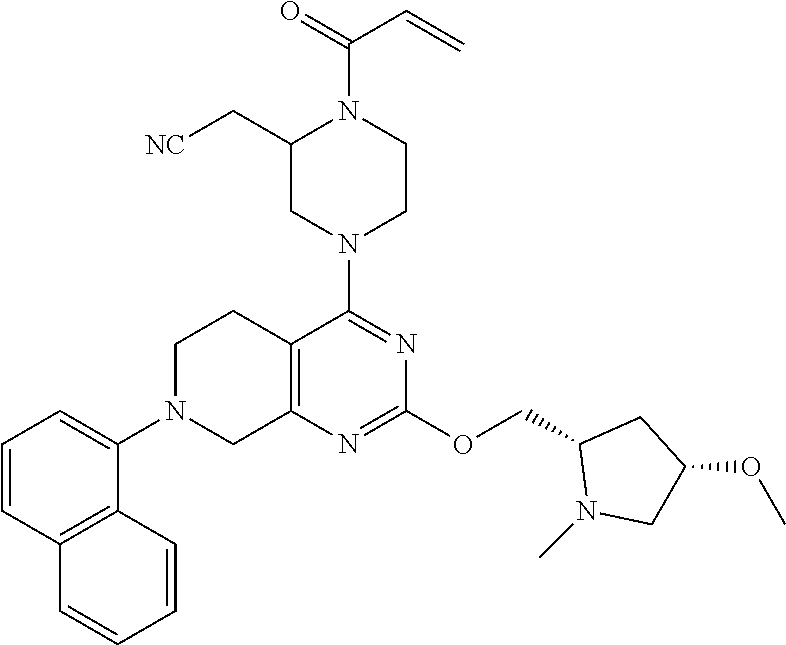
C1N(C2=CC=CC3=C2C=CC=C3)CC2=C(C1)C(N1CCN(C(=O)C=C)C(C[NC])C1)=NC(OCC1N(C)CC(OC)C1)=N2
